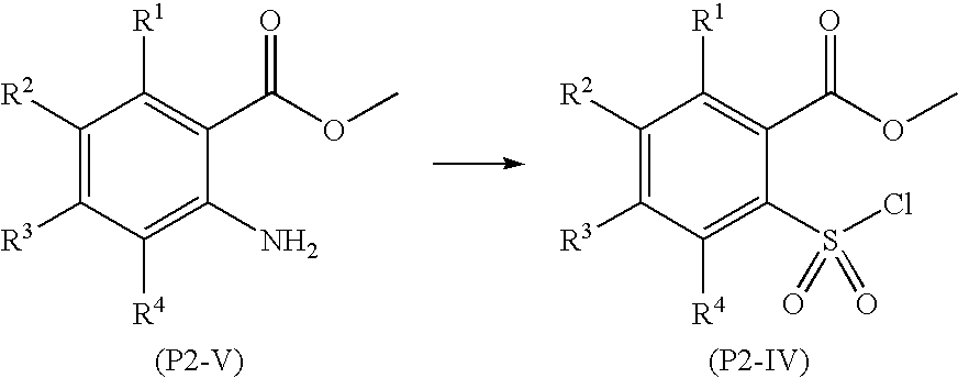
C1([R2])=C([R3])C([R4])=C(S(Cl)(=O)=O)C(C(=O)OC)=C1[R1].[(P2-IV)].C1([R2])=C([R3])C([R4])=C(N)C(C(=O)OC)=C1[R1].[(P2-V)]
